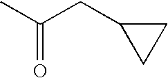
C(CC1CC1)(C)=O
